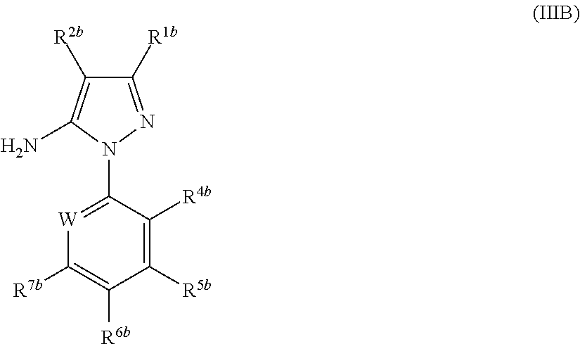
C1([R1b])=NN(C2=[W]C([R7b])=C([R6b])C([R5b])=C2[R4b])C(N)=C1[R2b]
